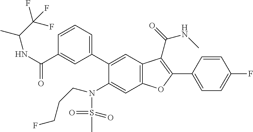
C1=CC(C2=C(C(=O)NC)C3=C(C=C(N(S(C)(=O)=O)CCCF)C(C4=CC=CC(C(NC(C)C(F)(F)F)=O)=C4)=C3)O2)=CC=C1F
